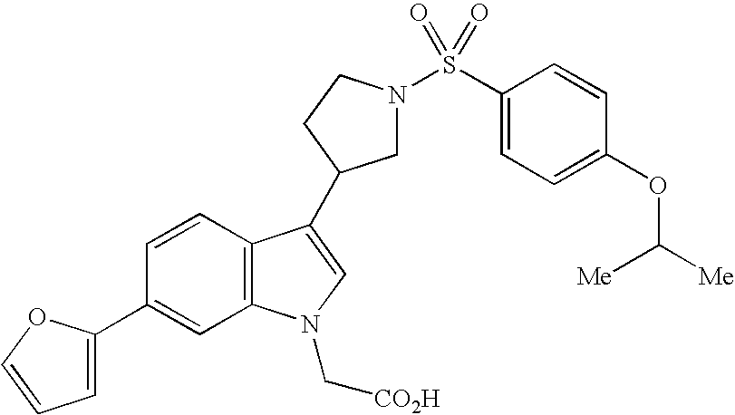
C1(C2=CC=CO2)=CC2=C(C=C1)C(C1CN(S(C3=CC=C(OC([Me])[Me])C=C3)(=O)=O)CC1)=CN2C[CO2H]
